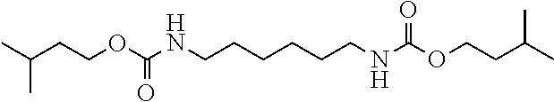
CC(CCOC(NCCCCCCNC(=O)OCCC(C)C)=O)C
